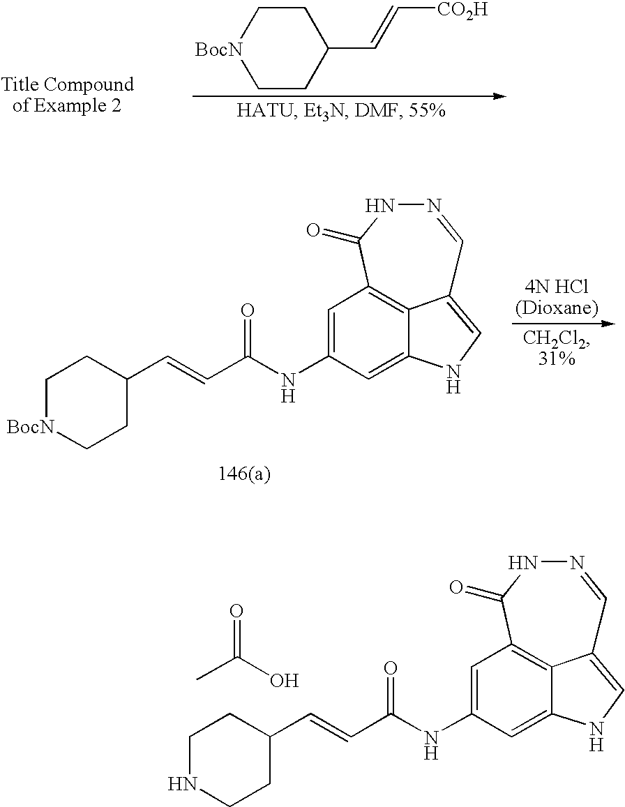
C1C[BocN]CCC1C=C[CO2H].C1=C(NC(=O)C=CC2CC[BocN]CC2)C=C2NC=C3C2=C1C(=O)NN=C3.C1=C(NC(=O)C=CC2CCNCC2)C=C2NC=C3C2=C1C(=O)NN=C3.CC(O)=O
